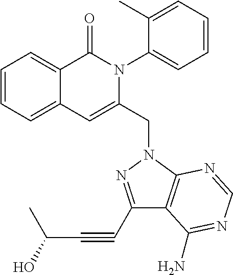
C1=CC=C2C(=C1)C(=O)N(C1=CC=CC=C1C)C(CN1C3=C(C(C#CC(O)C)=N1)C(N)=NC=N3)=C2
